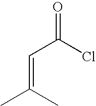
C(=C(C)C)C(Cl)=O
